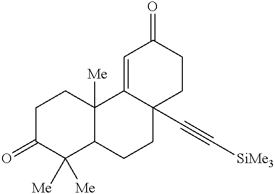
C1C(=O)C([Me])([Me])C2C([Me])(C1)C1=CC(=O)CCC1(C#C[SiMe3])CC2
